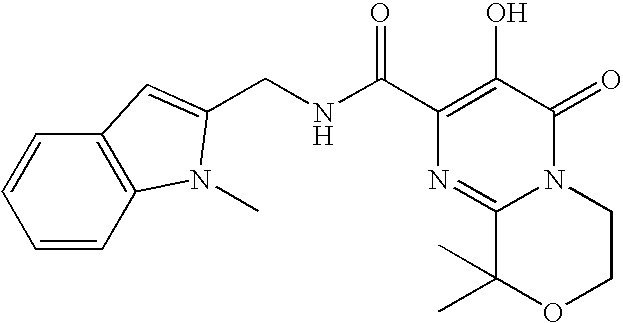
N12C(=O)C(O)=C(C(NCC3=CC4=C(C=CC=C4)N3C)=O)N=C1C(C)(C)OCC2
